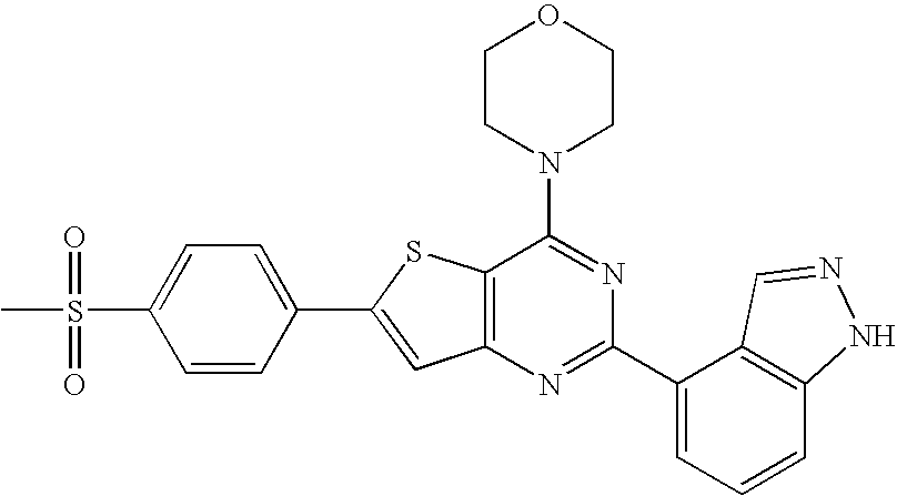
C1CN(C2=NC(C3=CC=CC4=C3C=NN4)=NC3=C2SC(C2=CC=C(S(C)(=O)=O)C=C2)=C3)CCO1
